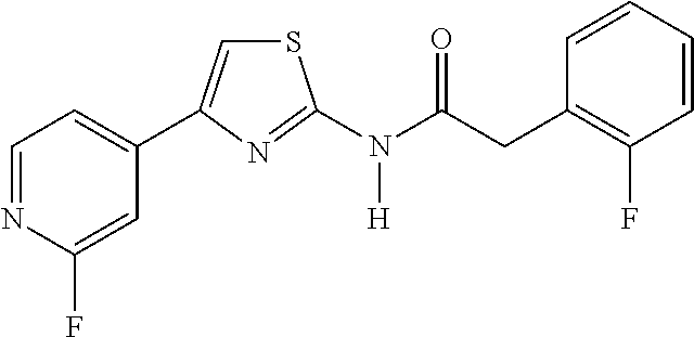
C1=NC(F)=CC(C2=CSC(N(C(CC3=C(F)C=CC=C3)=O)[H])=N2)=C1
